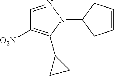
C1=NN(C2CC=CC2)C(C2CC2)=C1[O2N]
